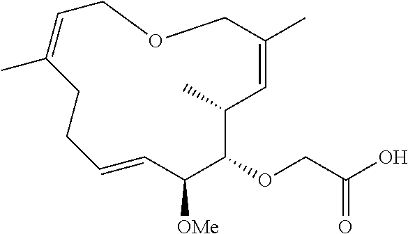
CC1C=C(C)COCC=C(C)CCC=CC([OMe])C1OCC(O)=O
